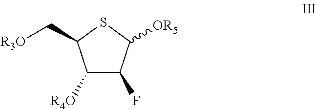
C1([R4O])C(F)C([OR5])SC1C[R3O]
